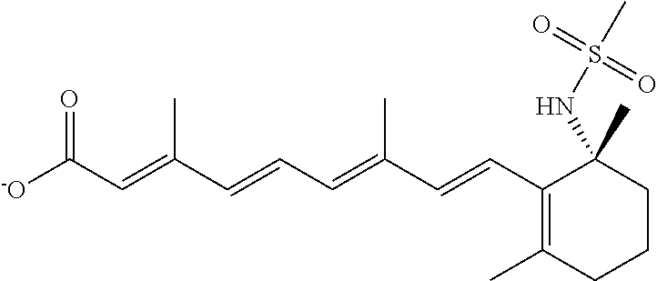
[-O]C(C=C(C=CC=C(C=CC1=C(C)CCCC1(NS(=O)(=O)C)C)C)C)=O
